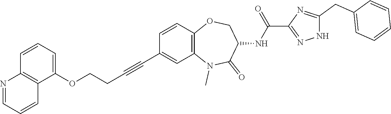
N1(C)C2=C(C=CC(C#CCCOC3=CC=CC4=C3C=CC=N4)=C2)OCC(NC(C2=NNC(CC3=CC=CC=C3)=N2)=O)C1=O
